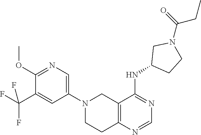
C1(N2CCC3=C(C2)C(NC2CCN(C(CC)=O)C2)=NC=N3)=CN=C(OC)C(C(F)(F)F)=C1
